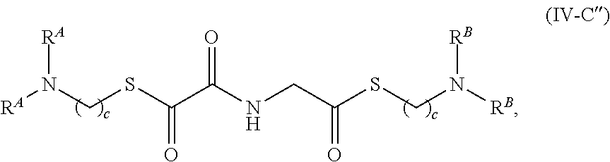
[RA]N(CSC(C(NCC(SCN([RB])[RB])=O)=O)=O)[RA]
